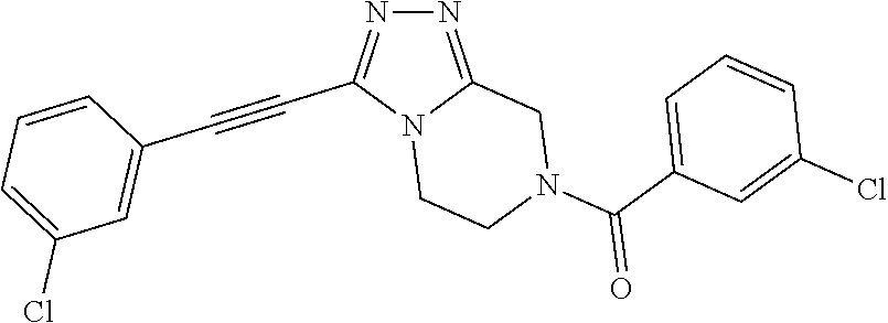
N12CCN(C(C3=CC=CC(Cl)=C3)=O)CC1=NN=C2C#CC1=CC(Cl)=CC=C1
